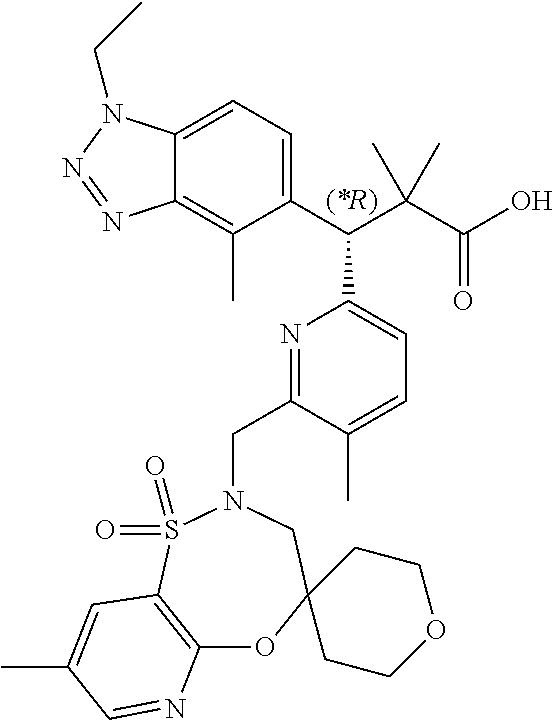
C12=CC=C(C(C(C(O)=O)(C)C)C3=CC=C(C)C(CN4CC5(OC6=C(S4(=O)=O)C=C(C)C=N6)CCOCC5)=N3)C(C)=C1N=NN2CC
